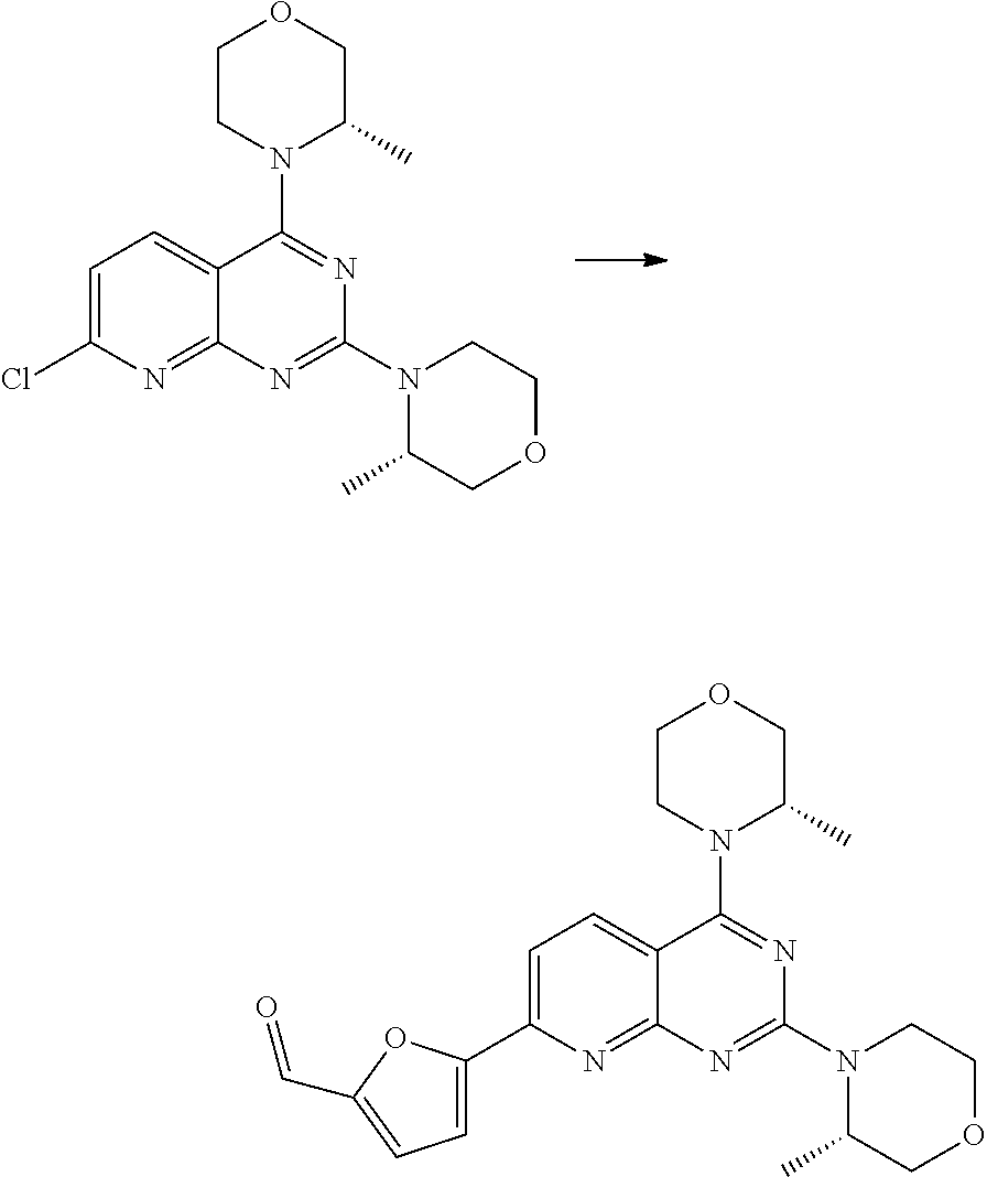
C1CN(C2=NC(N3C(C)COCC3)=NC3=NC(Cl)=CC=C23)C(C)CO1.C1CN(C2=NC(N3C(C)COCC3)=NC3=NC(C4=CC=C(C=O)O4)=CC=C23)C(C)CO1
